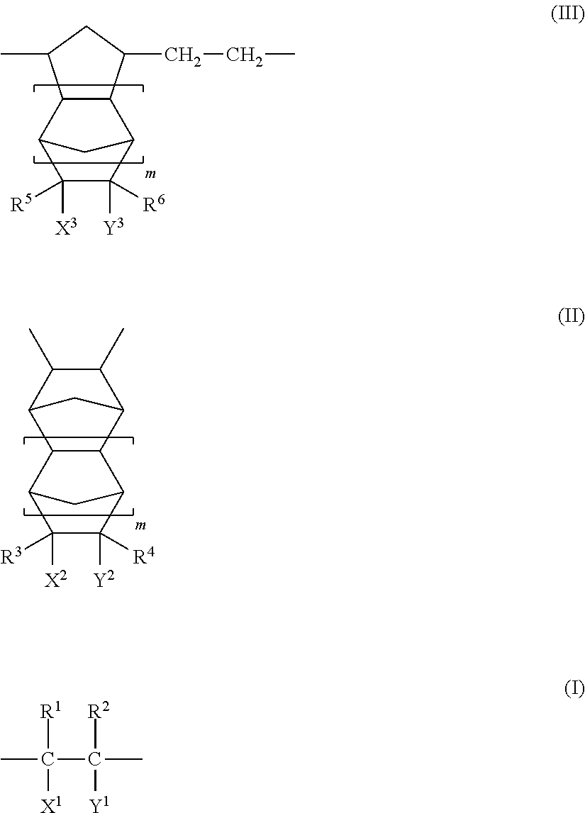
C12C(C(CCC)CC1C)C1C([R6])([Y3])C([R5])([X3])C2C1.C12C(C3C([R4])([Y2])C([R3])([X2])C1C3)C1C(C)C(C)C2C1.CC([R1])(C([R2])(C)[Y1])[X1]
